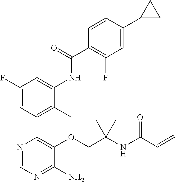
N1=CN=C(N)C(OCC2(NC(C=C)=O)CC2)=C1C1=C(C)C(NC(C2=C(F)C=C(C3CC3)C=C2)=O)=CC(F)=C1
